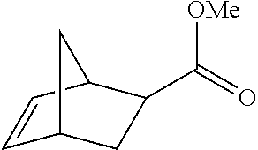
[OMe]C(=O)C1CC2C=CC1C2
